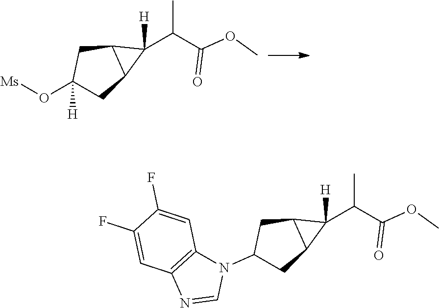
C1(O[Ms])([H])CC2C(C1)C2(C(C(OC)=O)C)[H].C1(N2C3=C(N=C2)C=C(F)C(F)=C3)CC2C(C1)C2(C(C(OC)=O)C)[H]
